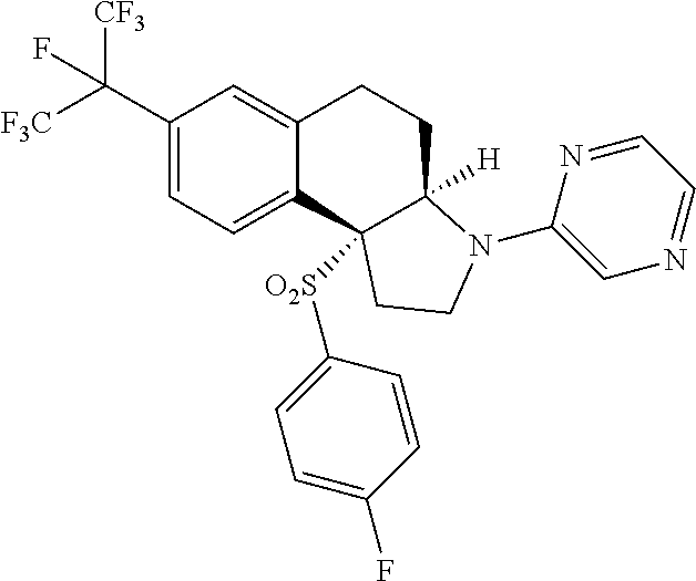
C1(C([F3C])([CF3])F)=CC=C2C(=C1)CCC1([H])N(C3=CN=CC=N3)CCC21[O2S]C1=CC=C(F)C=C1
